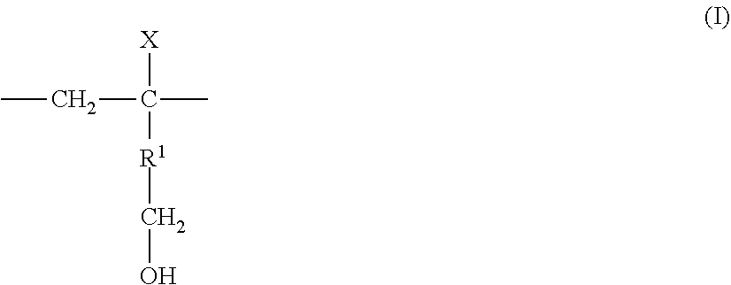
C([X])(CC)([R1]CO)C
